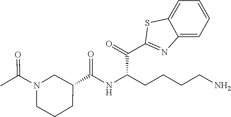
C1(C(C(CCCCN)NC(C2CN(C(C)=O)CCC2)=O)=O)=NC2=CC=CC=C2S1
